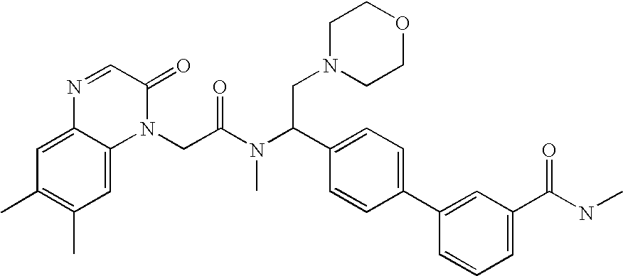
C1(C)=C(C)C=C2C(=C1)N=CC(=O)N2CC(=O)N(C)C(CN1CCOCC1)C1=CC=C(C2=CC(C(=O)NC)=CC=C2)C=C1
